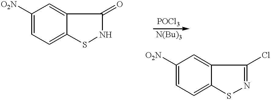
C1([O2N])=CC=C2C(=C1)C(=O)NS2.C1([O2N])=CC=C2C(=C1)C(Cl)=NS2
